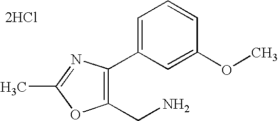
C1(CN)=C(C2=CC=CC(OC)=C2)N=C(C)O1.[2HCl]
